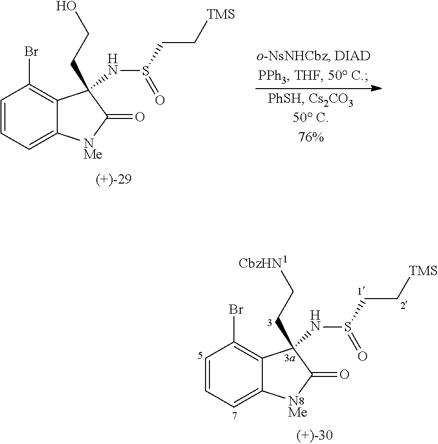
C1=CC=C2C(=C1Br)C(NS(CC[TMS])=O)(CCO)C(=O)[NMe]2.C1=CC=C2C(=C1Br)C(NS(CC[TMS])=O)(CC[CbzHN])C(=O)[NMe]2
